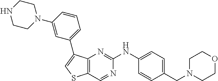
C1=C(NC2=NC3=C(C=N2)SC=C3C2=CC=CC(N3CCNCC3)=C2)C=CC(CN2CCOCC2)=C1
